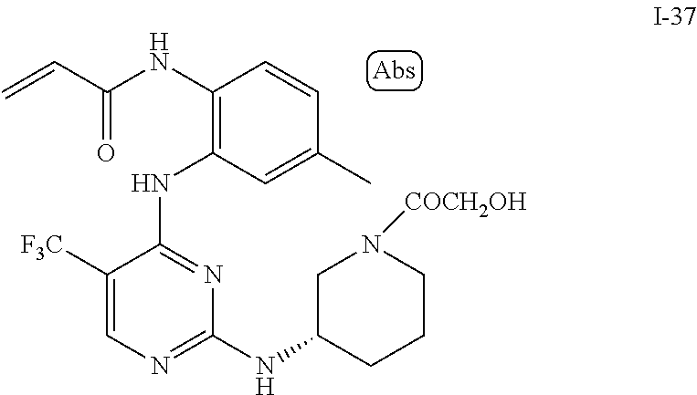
C1(C)=CC(NC2=NC(NC3CN([COCH2OH])CCC3)=NC=C2[F3C])=C(NC(C=C)=O)C=C1
